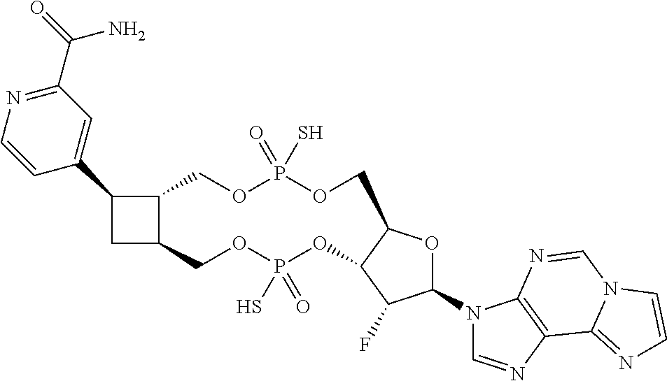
C1C(C2=CC(C(=O)N)=NC=C2)C2COP(=O)(S)OCC3OC(N4C=NC5=C4N=CN4C5=NC=C4)C(F)C3OP(S)(=O)OCC12
